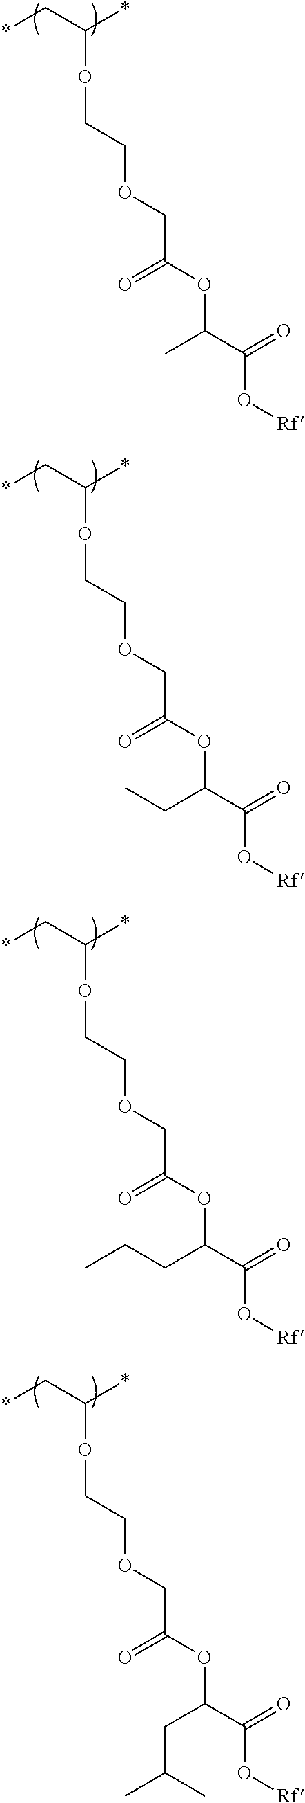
*CC(*)OCCOCC(OC(C(O[Rf])=O)C)=O.*CC(*)OCCOCC(OC(C(O[Rf])=O)CC)=O.*CC(*)OCCOCC(OC(C(O[Rf])=O)CCC)=O.*CC(*)OCCOCC(OC(C(O[Rf])=O)CC(C)C)=O
